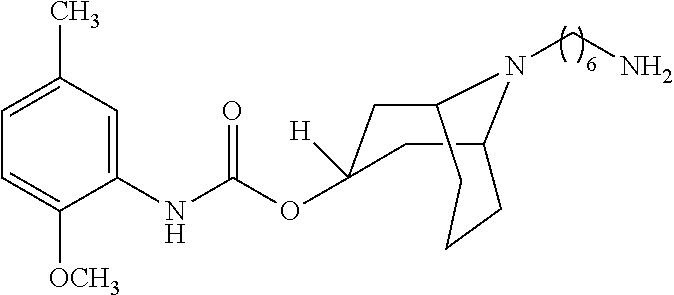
C1=C(C)C=C(NC(OC2([H])CC3N(CN)C(C2)CCC3)=O)C([OCH3])=C1
